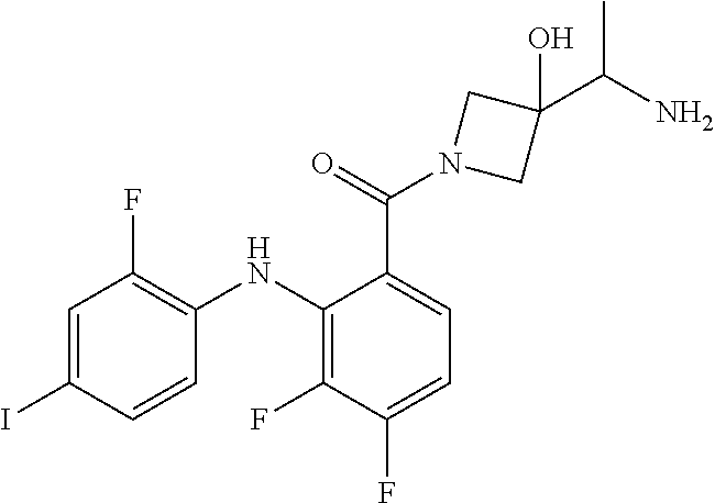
C1=C(I)C=CC(NC2=C(F)C(F)=CC=C2C(=O)N2CC(O)(C(N)C)C2)=C1F
